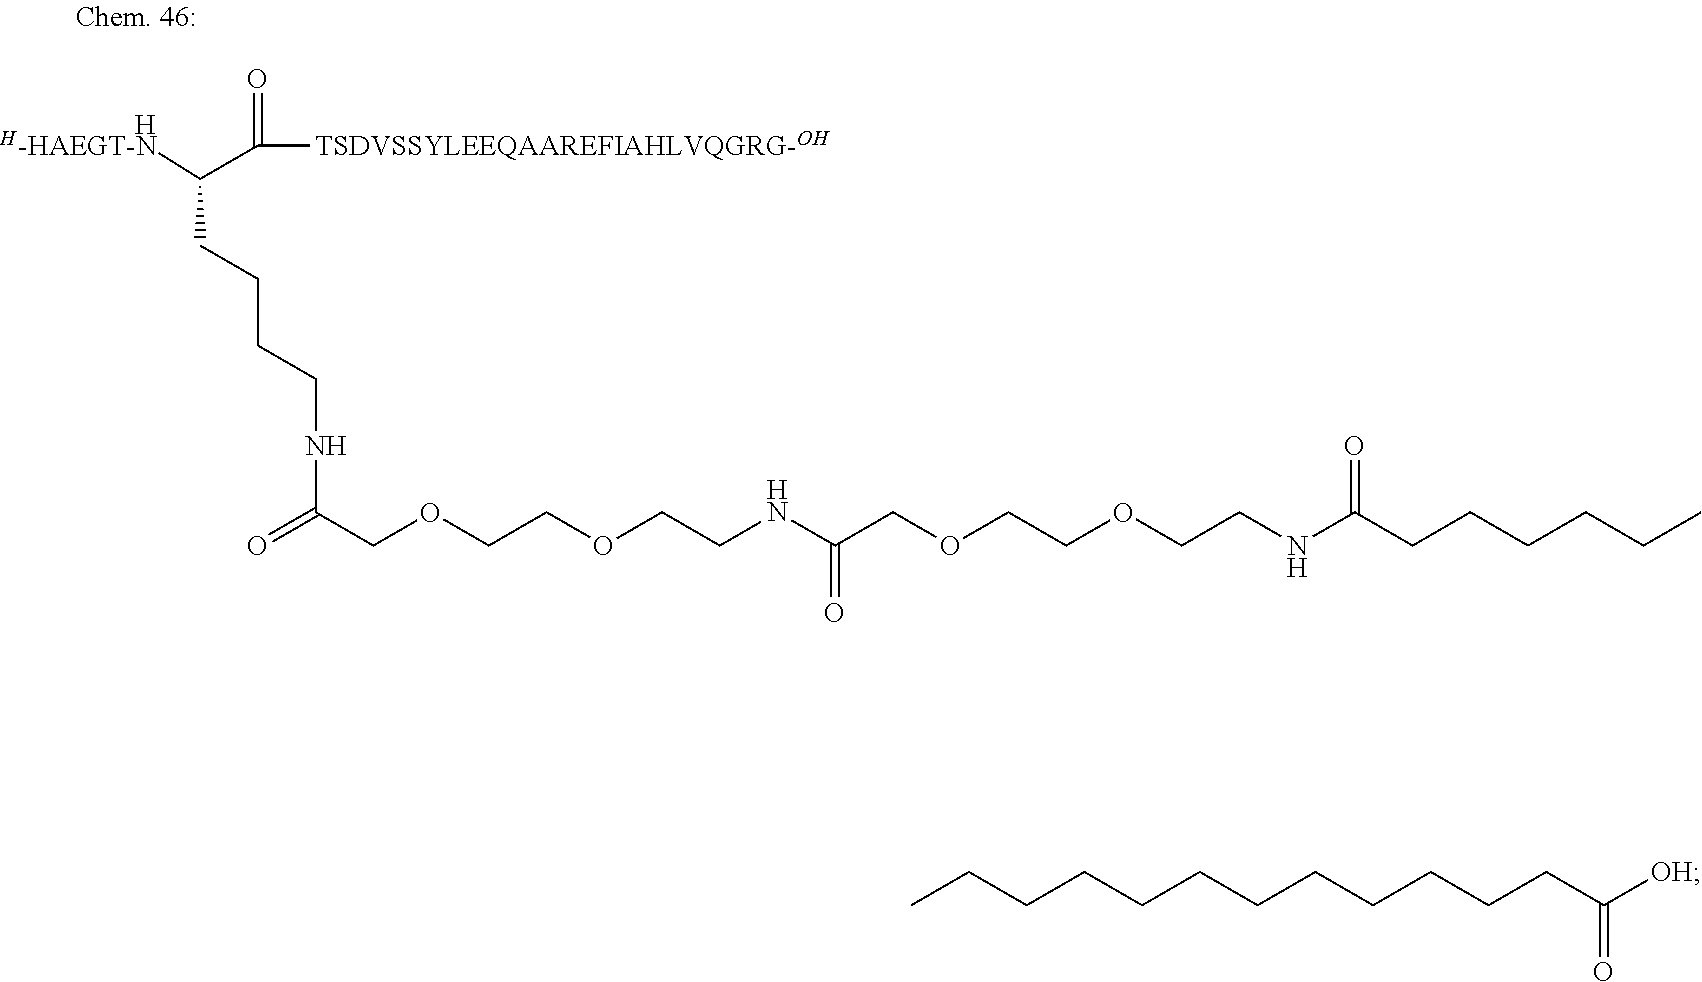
[H-HAEGT-N]C(C([TSDVSSYLEEQAAREFIAHLVQGRG-OH])=O)CCCCNC(=O)COCCOCCNC(COCCOCCNC(CCCCCC)=O)=O.[H].CCCCCCCCCCCCC([OH])=O
